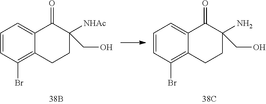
C1=CC(Br)=C2C(=C1)C(=O)C(N)(CO)CC2.C1=CC(Br)=C2C(=C1)C(=O)C([NHAc])(CO)CC2
